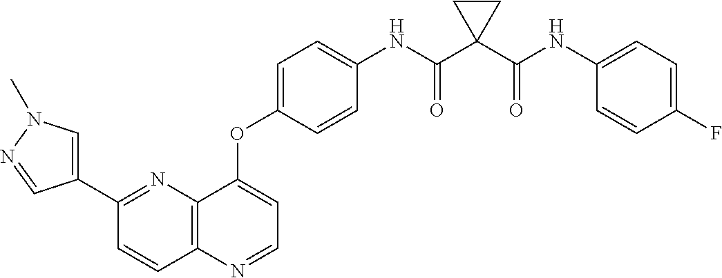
C1(C2=CN(C)N=C2)=NC2=C(C=C1)N=CC=C2OC1=CC=C(NC(C2(C(NC3=CC=C(F)C=C3)=O)CC2)=O)C=C1
